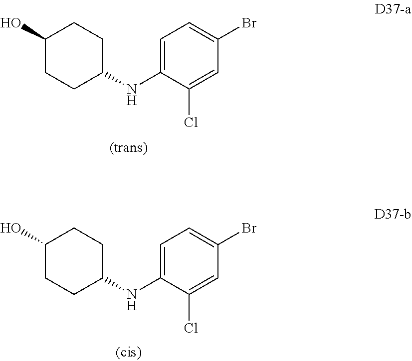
C1=C(NC2CCC(O)CC2)C(Cl)=CC(Br)=C1.C1=C(NC2CCC(O)CC2)C(Cl)=CC(Br)=C1
